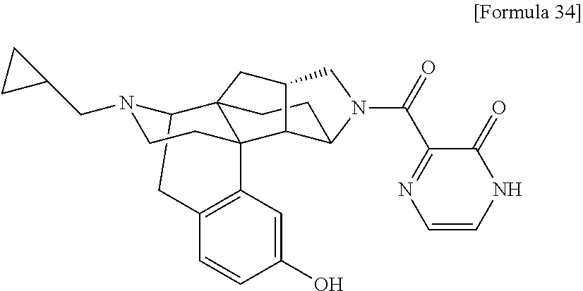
C12CC3=C(C=C(O)C=C3)C3(CCN1CC1CC1)C21CCC2C3C(C1)CN2C(=O)C1=NC=CNC1=O
